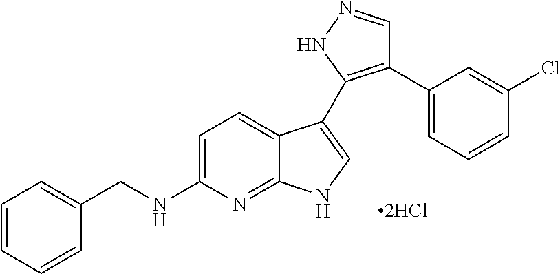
C1=C(NCC2=CC=CC=C2)N=C2C(=C1)C(C1=C(C3=CC=CC(Cl)=C3)C=NN1)=CN2
